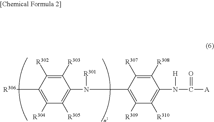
[R306]C1=C([R304])C([R305])=C(N([R301])C2=C([R309])C([R310])=C(N([H])C(=O)[A])C([R308])=C2[R307])C([R303])=C1[R302]
